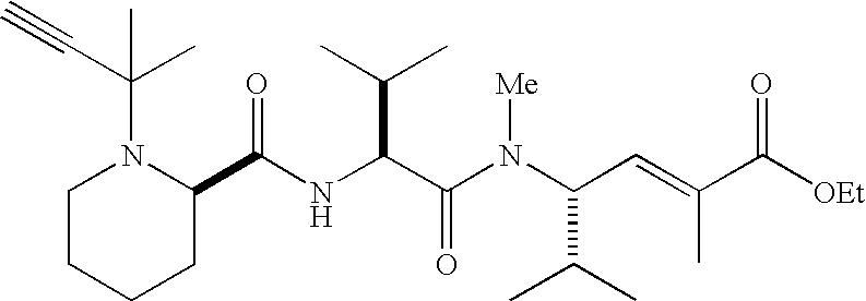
N(C(C(N(C(C(C)C)C=C(C)C([OEt])=O)[Me])=O)C(C)C)C(C1N(C(C)(C#C)C)CCCC1)=O
